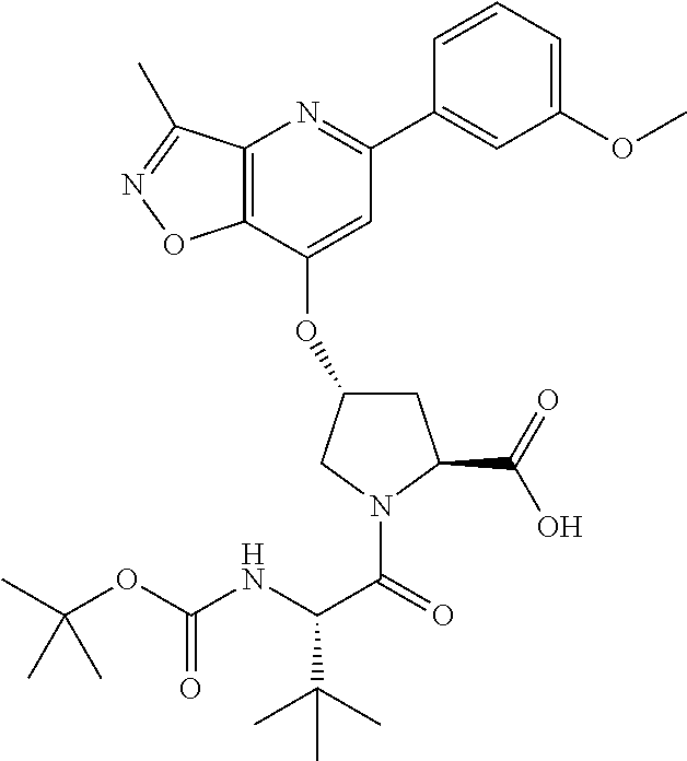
C12=C(C(C)=NO1)N=C(C1=CC(OC)=CC=C1)C=C2OC1CC(C(O)=O)N(C(=O)C(NC(OC(C)(C)C)=O)C(C)(C)C)C1
